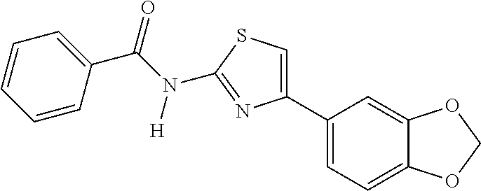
C1(C2=CSC(N(C(C3=CC=CC=C3)=O)[H])=N2)=CC=C2C(=C1)OCO2
